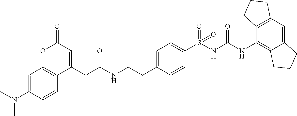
C1=C(N(C)C)C=CC2=C1OC(=O)C=C2CC(NCCC1=CC=C(S(NC(NC2=C3C(=CC4=C2CCC4)CCC3)=O)(=O)=O)C=C1)=O
